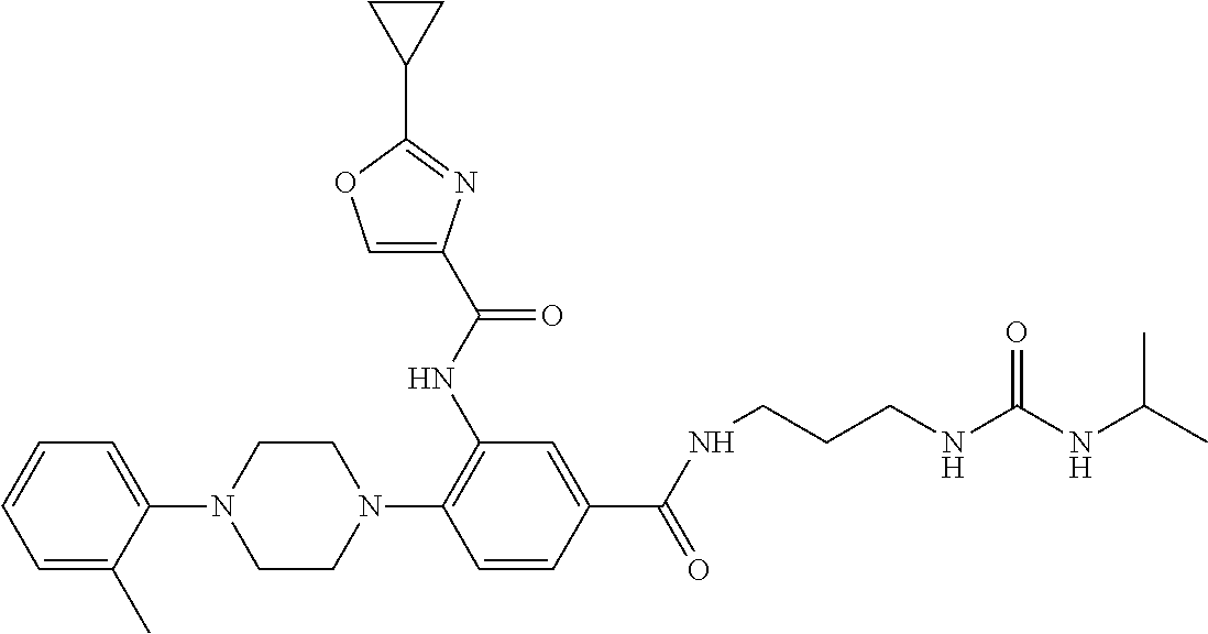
C1(N2CCN(C3=C(NC(=O)C4=COC(C5CC5)=N4)C=C(C(=O)NCCCNC(NC(C)C)=O)C=C3)CC2)=CC=CC=C1C
